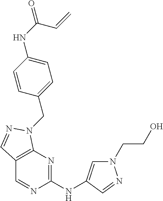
N1(CCO)C=C(NC2=NC3=C(C=N2)C=NN3CC2=CC=C(NC(=O)C=C)C=C2)C=N1
